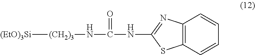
[(EtO)3Si][(CH2)3]NC(NC1=NC2=C(S1)C=CC=C2)=O
